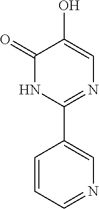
C1(C2=CN=CC=C2)=NC=C(O)C(=O)N1
